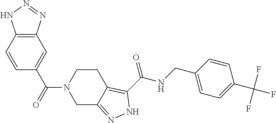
C1=CC2=C(C=C1C(=O)N1CC3=NNC(C(NCC4=CC=C(C(F)(F)F)C=C4)=O)=C3CC1)N=NN2
